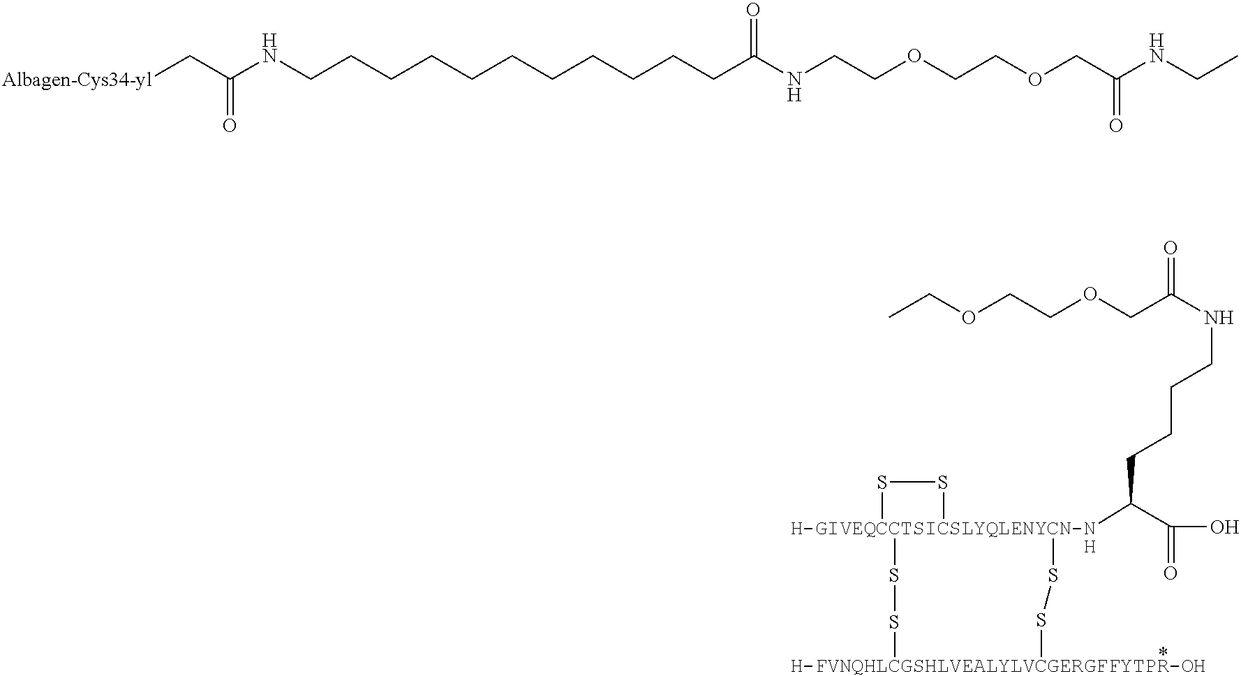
O(CCNC(CCCCCCCCCCCNC(C[Albagen-Cys34-yl])=O)=O)CCOCC(NCC)=O.CCOCCOCC(NCCCCC([H-GIVEQCCTSICSLYQLENYCN-NH]12(SS1)SS[H-FVNQHLCGSHLVEALYLVCGERGFFYTPR-OH]SS2)C(O)=O)=O
